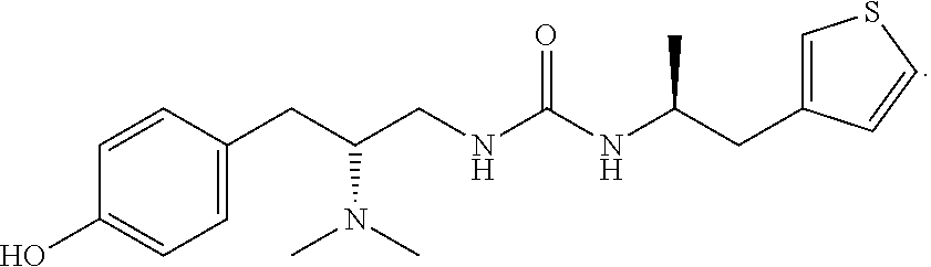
C1=CC(CC(CNC(NC(CC2=CSC=C2)C)=O)N(C)C)=CC=C1O
